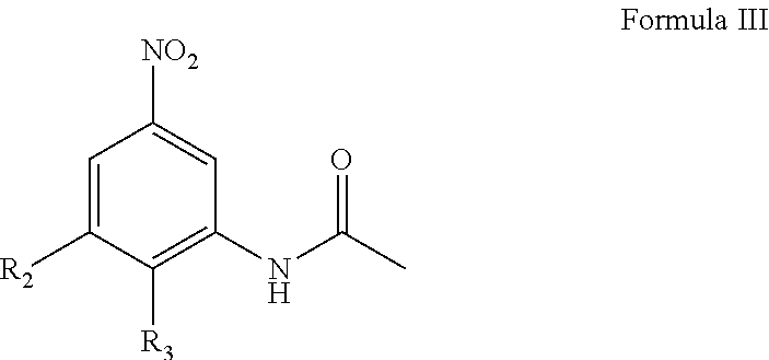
C1=C([R2])C([R3])=C(NC(C)=O)C=C1[NO2]
